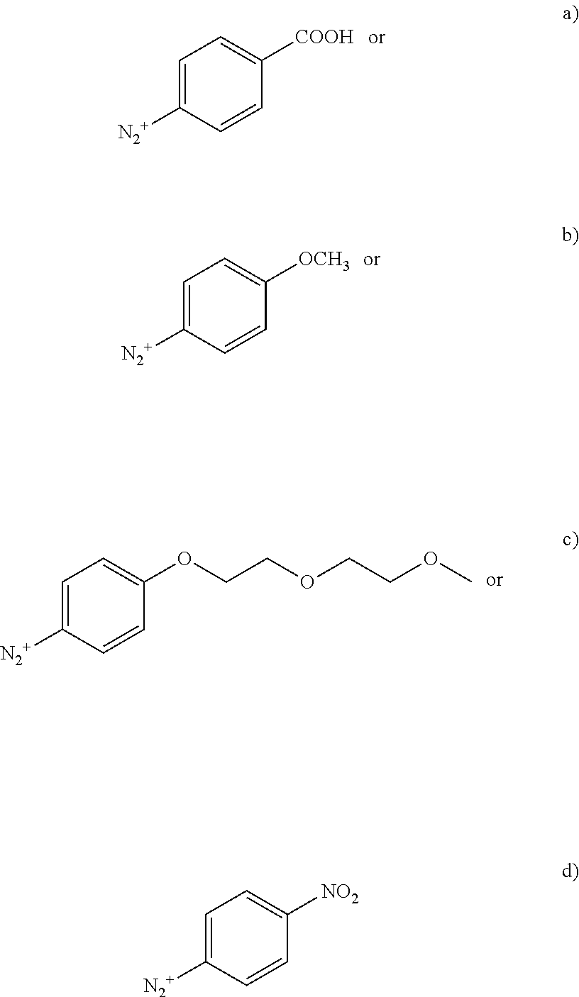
C1=C([N2+])C=CC([COOH])=C1.C1=C([N2+])C=CC([OCH3])=C1.C1=C([N2+])C=CC(OCCOCCOC)=C1.C1=C([N2+])C=CC([NO2])=C1
